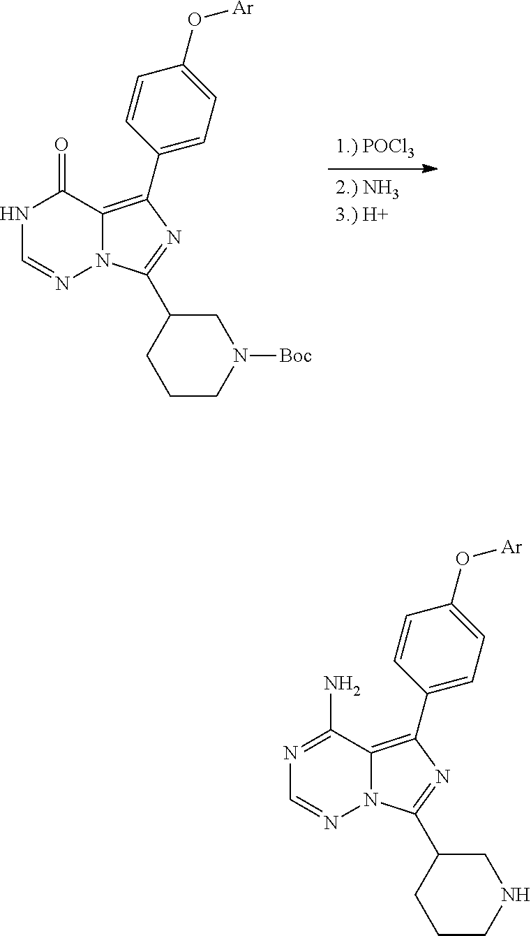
N1C=NN2C(=C(C3=CC=C(O[Ar])C=C3)N=C2C2CN([Boc])CCC2)C1=O.N1=C(N)C2=C(C3=CC=C(O[Ar])C=C3)N=C(C3CNCCC3)N2N=C1
